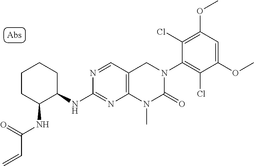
C1(NC2C(NC(C=C)=O)CCCC2)=NC2=C(C=N1)CN(C1=C(Cl)C(OC)=CC(OC)=C1Cl)C(=O)N2C
